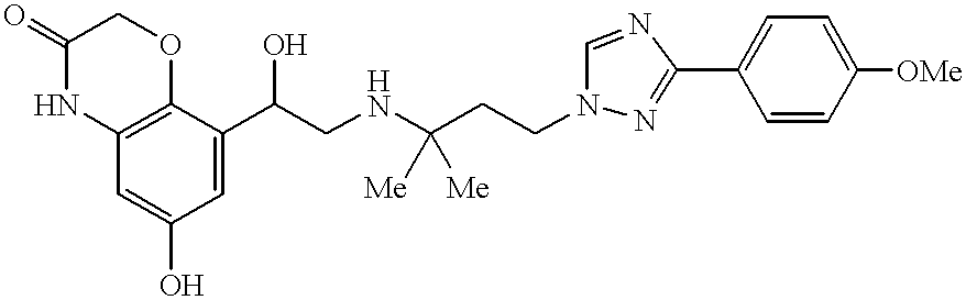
C1(=O)NC2=C(OC1)C(C(CNC(CCN1N=C(C3=CC=C([OMe])C=C3)N=C1)([Me])[Me])O)=CC(O)=C2
